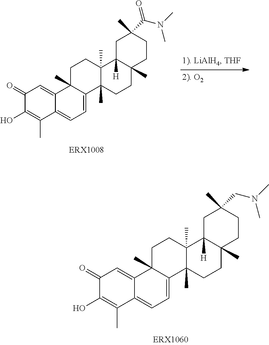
C1(=O)C(O)=C(C)C2=CC=C3C(C)(C2=C1)CCC1(C)C3(C)CCC2(C)C1([H])CC(C)(CN(C)C)CC2.C1(=O)C(O)=C(C)C2=CC=C3C(C)(C2=C1)CCC1(C)C3(C)CCC2(C)C1([H])CC(C)(C(N(C)C)=O)CC2
